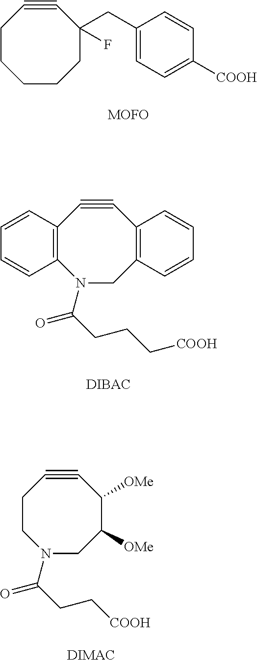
C1CCC(CC2=CC=C([COOH])C=C2)(F)C#CCC1.N1(C(CCC[COOH])=O)CC2=C(C#CC3=C1C=CC=C3)C=CC=C2.N1(C(CC[COOH])=O)CC([OMe])C([OMe])C#CCC1
